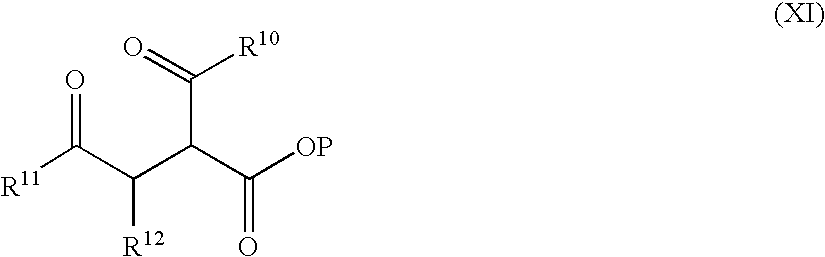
O=C(C(C(C(=O)[R10])C([OP])=O)[R12])[R11]
